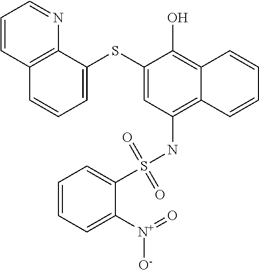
C1=C(SC2=CC(NS(C3=CC=CC=C3[N+](=O)[O-])(=O)=O)=C3C(=C2O)C=CC=C3)C2=C(C=C1)C=CC=N2
